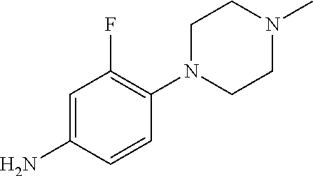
C1=C(N)C=CC(N2CCN(C)CC2)=C1F
